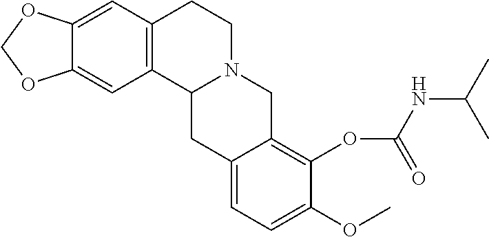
C12=CC3=C(C=C1OCO2)CCN1C3CC2=CC=C(OC)C(OC(NC(C)C)=O)=C2C1
